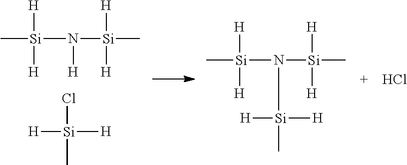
C[Si](N([Si](C)([H])[H])[H])([H])[H].[H][Si]([H])(Cl)C.C[Si](N([Si](C)([H])[H])[Si]([H])([H])C)([H])[H].Cl
